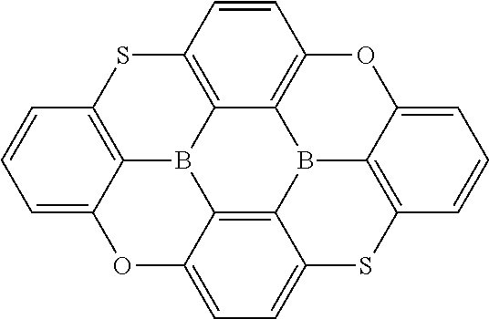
C12=C3C=CC=C1OC1=C4C5=C(SC6=C7C(=CC=C6)OC6=CC=C(S3)C(=C6B75)B24)C=C1
